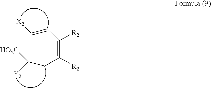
C(=CC([R2])=C([R2])CC([Y2])[HO2C])[X2]
